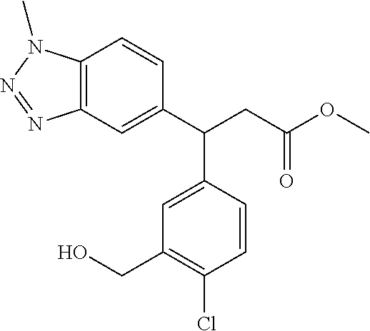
C12=C(C=C(C(CC(=O)OC)C3=CC(CO)=C(Cl)C=C3)C=C1)N=NN2C
